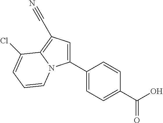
C1(C2=CC=C(C(O)=O)C=C2)=CC(C#N)=C2N1C=CC=C2Cl
